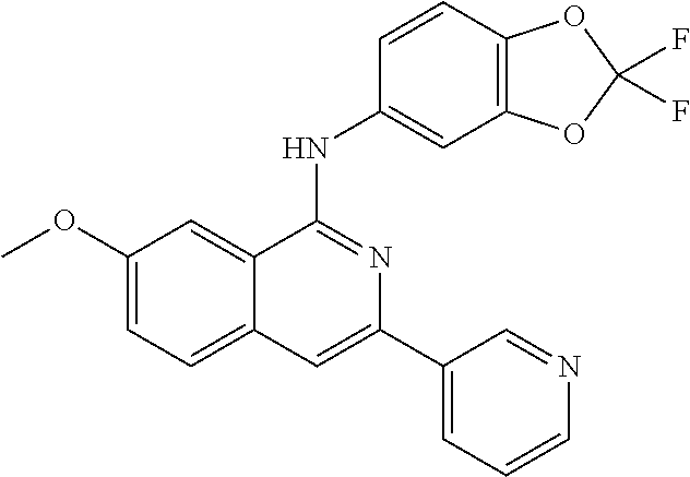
C1(OC)=CC=C2C(=C1)C(NC1=CC3=C(C=C1)OC(F)(F)O3)=NC(C1=CC=CN=C1)=C2
